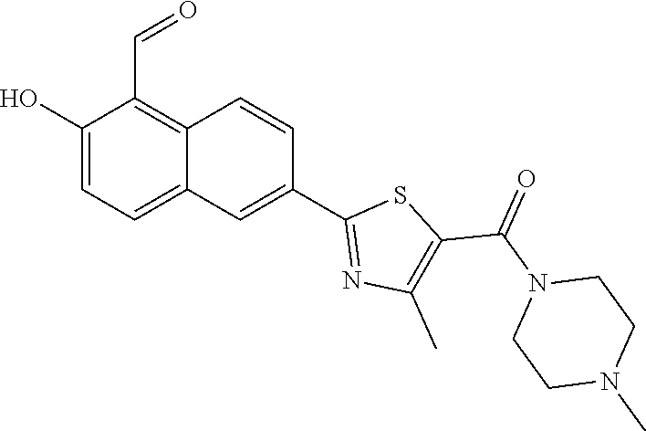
C1(O)=CC=C2C(=C1C=O)C=CC(C1=NC(C)=C(C(N3CCN(C)CC3)=O)S1)=C2
